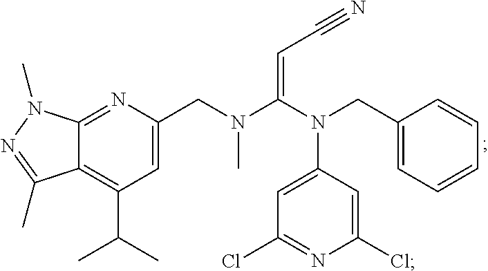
C12=NC(CN(C(N(CC3=CC=CC=C3)C3=CC(Cl)=NC(Cl)=C3)=CC#N)C)=CC(C(C)C)=C1C(C)=NN2C
